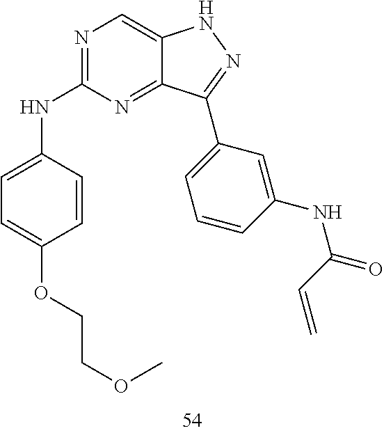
N1=C(NC2=CC=C(OCCOC)C=C2)N=C2C(=C1)NN=C2C1=CC=CC(NC(=O)C=C)=C1
